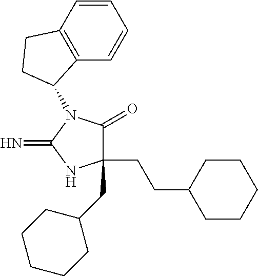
C1(CCC2CCCCC2)(CC2CCCCC2)C(=O)N(C2C3=C(C=CC=C3)CC2)C(=N)N1
